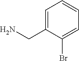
C1=C(CN)C(Br)=CC=C1
